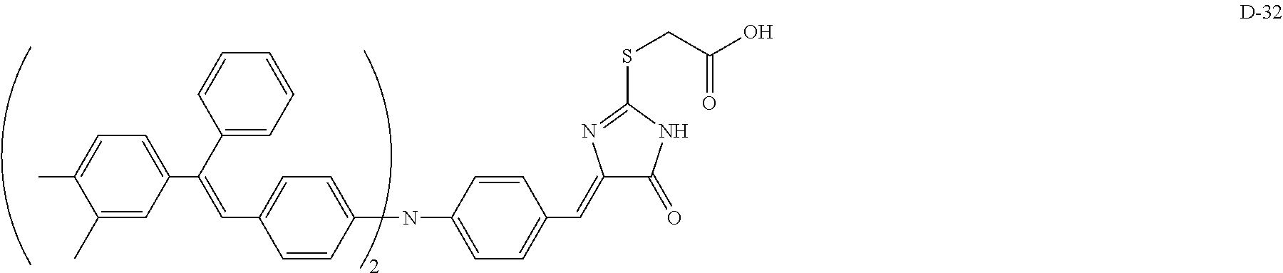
C1(C)=CC(C(=CC2=CC=C(NC3=CC=C(C=C4C(=O)NC(SCC(O)=O)=N4)C=C3)C=C2)C2=CC=CC=C2)=CC=C1C
